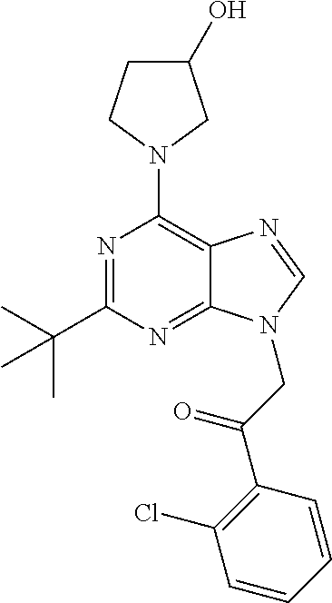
C1(O)CCN(C2=C3C(=NC(C(C)(C)C)=N2)N(CC(C2=C(Cl)C=CC=C2)=O)C=N3)C1
